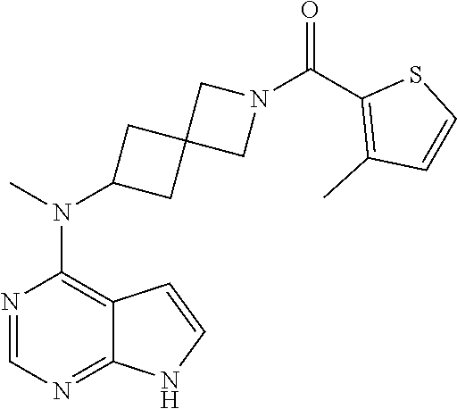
N1=CN=C2C(=C1N(C)C1CC3(C1)CN(C(C1=C(C)C=CS1)=O)C3)C=CN2
